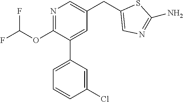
C1(OC(F)F)=NC=C(CC2=CN=C(N)S2)C=C1C1=CC=CC(Cl)=C1
